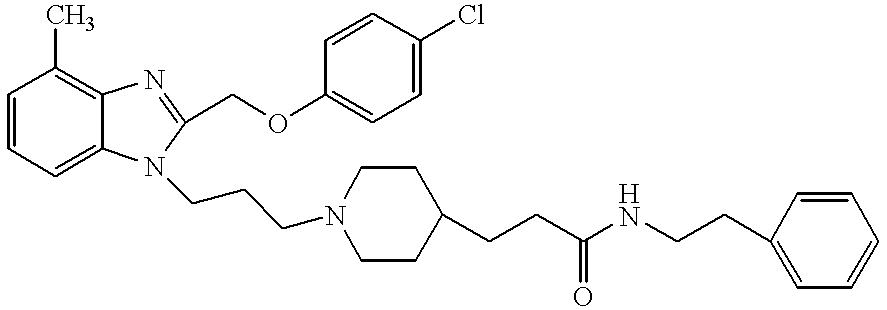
C1=CC=C2C(=C1C)N=C(COC1=CC=C(Cl)C=C1)N2CCCN1CCC(CCC(NCCC2=CC=CC=C2)=O)CC1
